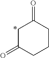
C1C(=O)CCCC1=O
